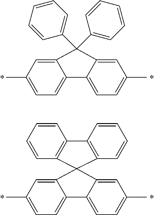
C12=CC(C)=CC=C1C1=CC=C(C)C=C1C2(C1=CC=CC=C1)C1=CC=CC=C1.C12=CC(C)=CC=C1C1=CC=C(C)C=C1C21C2=C(C=CC=C2)C2=C1C=CC=C2
